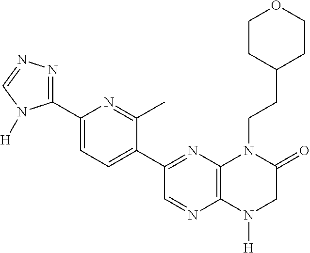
C12=C(N([H])CC(=O)N1CCC1CCOCC1)N=CC(C1=CC=C(C3=NN=CN3[H])N=C1C)=N2
